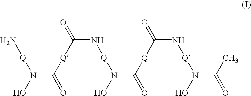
N[Q]N(C([Q]C(N[Q]N(C(=O)[Q]C(N[Q]N(O)C(=O)C)=O)O)=O)=O)O
